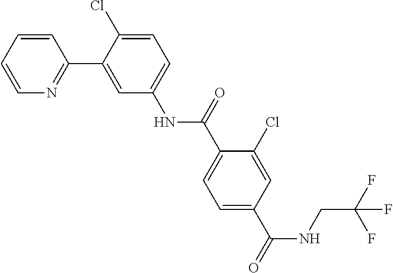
C1=CN=C(C2=CC(NC(C3=CC=C(C(=O)NCC(F)(F)F)C=C3Cl)=O)=CC=C2Cl)C=C1
